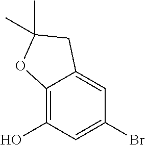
C12=C(O)C=C(Br)C=C1CC(C)(C)O2
